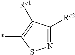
N1=C([Rc2])C([Rc1])=C(*)S1
